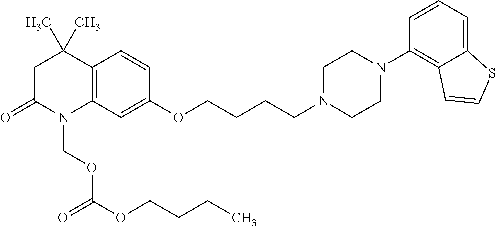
C1C(=O)N(COC(OCCCC)=O)C2=C(C1(C)C)C=CC(OCCCCN1CCN(C3=C4C(=CC=C3)SC=C4)CC1)=C2
